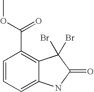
C1=CC=C2C(=C1C(=O)OC)C(Br)(Br)C(=O)N2
